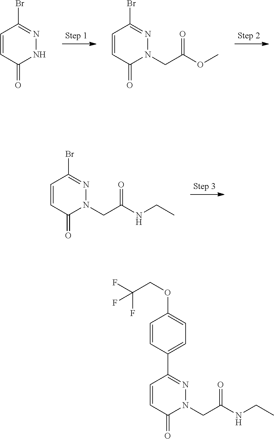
C1(Br)=NN(CC(=O)OC)C(=O)C=C1.C1(Br)=NNC(=O)C=C1.C1(Br)=NN(CC(=O)NCC)C(=O)C=C1.O(CC(F)(F)F)C1=CC=C(C2=NN(CC(=O)NCC)C(=O)C=C2)C=C1
